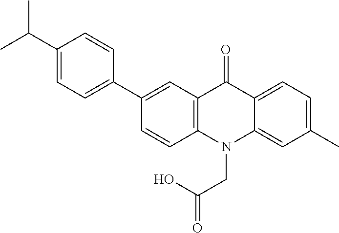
C12=C(N(CC(O)=O)C3=CC(C)=CC=C3C1=O)C=CC(C1=CC=C(C(C)C)C=C1)=C2
